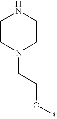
C1CN(CCO*)CCN1
